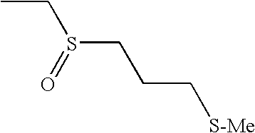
CCS(CCC[S-Me])=O
